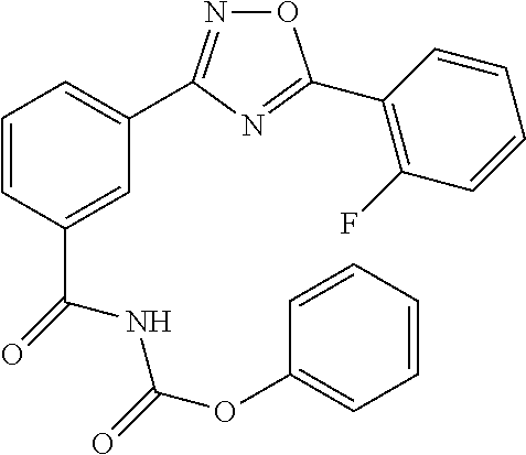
C1=C(C(NC(OC2=CC=CC=C2)=O)=O)C=CC=C1C1=NOC(C2=C(F)C=CC=C2)=N1
